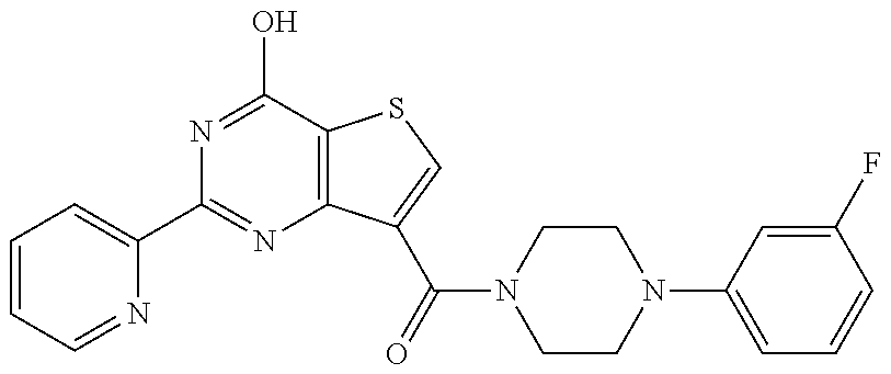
N1=C(O)C2=C(N=C1C1=CC=CC=N1)C(C(N1CCN(C3=CC=CC(F)=C3)CC1)=O)=CS2
